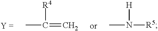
CC(=C)[R4].CN([R5])[H]
